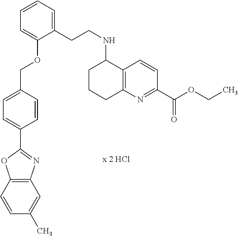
C1=C(C2=NC3=C(O2)C=CC(C)=C3)C=CC(COC2=CC=CC=C2CCNC2CCCC3=C2C=CC(C(OCC)=O)=N3)=C1
